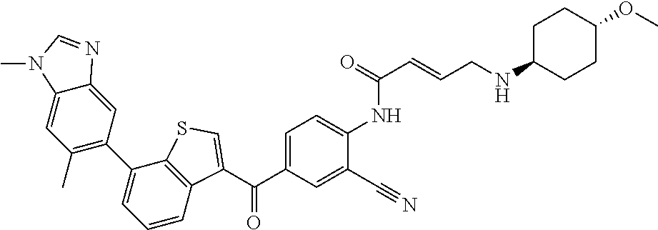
C(C1=CC=C(NC(C=CCNC2CCC(OC)CC2)=O)C(C#N)=C1)(=O)C1=CSC2=C1C=CC=C2C1=C(C)C=C2C(=C1)N=CN2C
